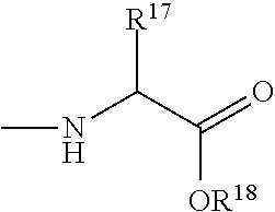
[R17]C(C(=O)[OR18])NC
